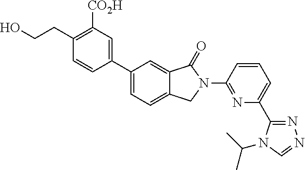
C1(C2=CC=C3C(=C2)C(=O)N(C2=NC(C4=NN=CN4C(C)C)=CC=C2)C3)=CC([CO2H])=C(CCO)C=C1
